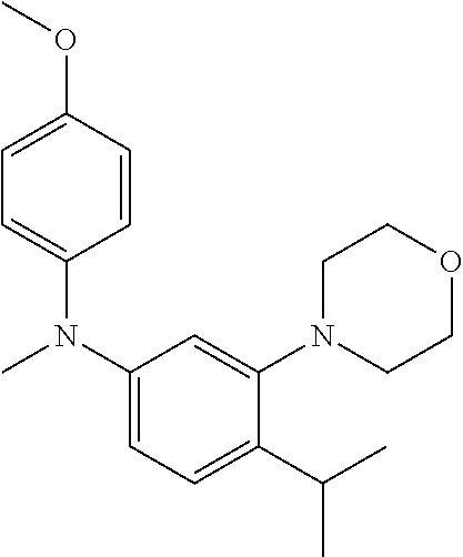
C1=C(N(C)C2=CC=C(C(C)C)C(N3CCOCC3)=C2)C=CC(OC)=C1
